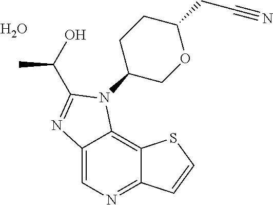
C12=CN=C3C(=C1N(C1COC(CC#N)CC1)C(C(O)C)=N2)SC=C3.O
